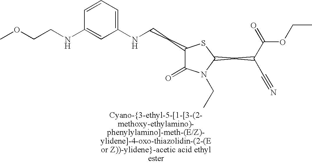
C1(CCNC2=CC=CC(NCCOC)=C2)C(=O)N(CC)C(CC(C(=O)OCC)C#N)S1
